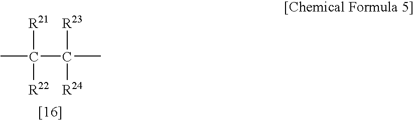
CC(C([R23])([R24])C)([R21])[R22]
